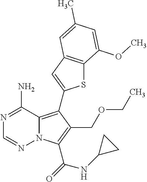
N1=C(N)C2=C(C3=CC4=C(S3)C(OC)=CC(C)=C4)C(COCC)=C(C(NC3CC3)=O)N2N=C1
